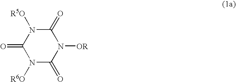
N1([R6O])C(=O)N([OR])C(=O)N([R5O])C1=O
